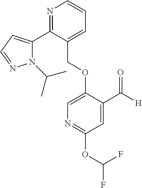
C(OC1=CN=C(OC(F)F)C=C1C([H])=O)C1=CC=CN=C1C1=CC=NN1C(C)C
